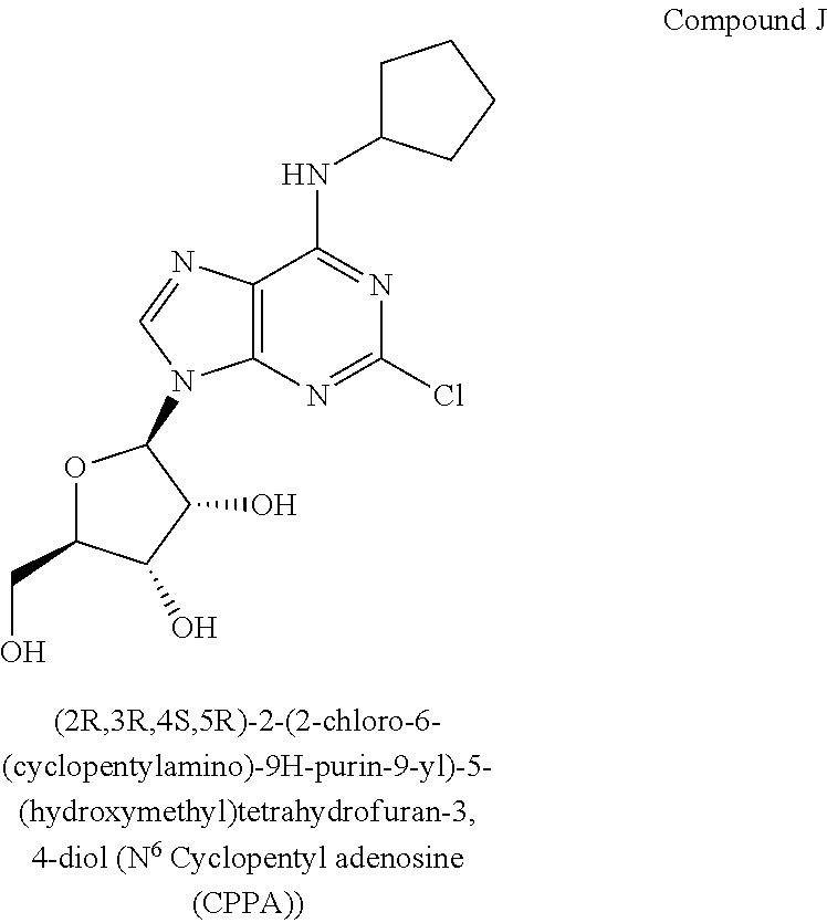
C1(NC2=NC(Cl)=NC3=C2N=CN3C2OC(CO)C(O)C2O)CCCC1
